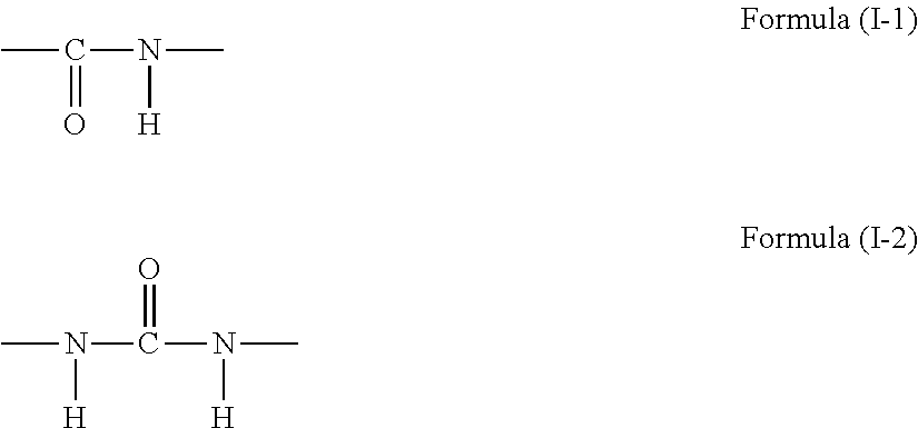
CC(N(C)[H])=O.C(N(C)[H])(=O)N(C)[H]
